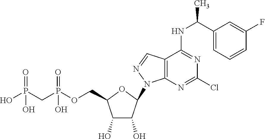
OP(CP(OCC1C(O)C(O)C(N2C3=C(C=N2)C(NC(C2=CC=CC(F)=C2)C)=NC(Cl)=N3)O1)(O)=O)(O)=O
